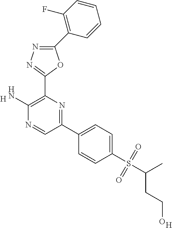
[H].C1(N)=C(C2=NN=C(C3=C(F)C=CC=C3)O2)N=C(C2=CC=C(S(C(C)CCO)(=O)=O)C=C2)C=N1.[H]
